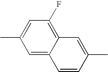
CC1=CC(F)=C2C(=C1)C=CC(C)=C2
